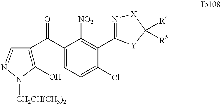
C1(O)=C(C(C2=CC=C(Cl)C(C3=N[X]C([R4])([R5])[Y]3)=C2[NO2])=O)C=NN1[CH2CH(CH3)2]
